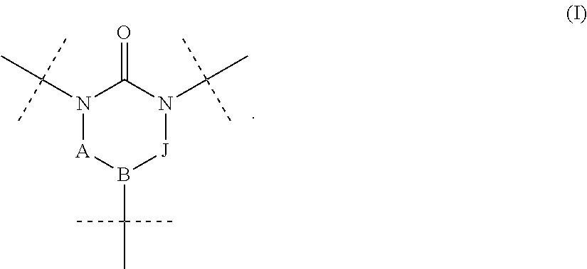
O=C1N(C(C)(C)C)[J]B(C(C)(C)C)[A]N1C(C)(C)C
